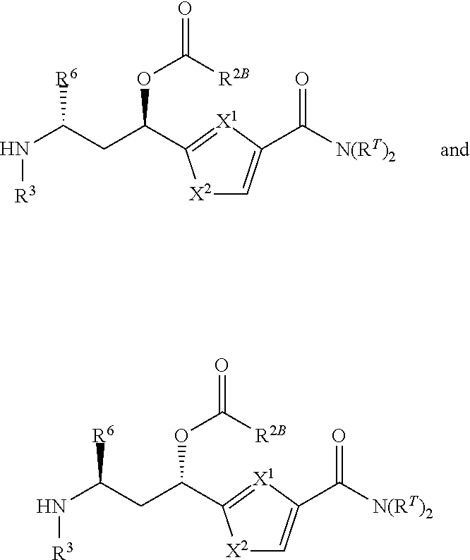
N(C(CC(OC([R2B])=O)C1=[X1]C(C([N(RT)2])=O)=C[X2]1)[R6])[R3].N(C(CC(OC([R2B])=O)C1=[X1]C(C([N(RT)2])=O)=C[X2]1)[R6])[R3]
